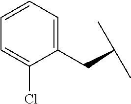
C(C(C)C)C1=CC=CC=C1Cl
